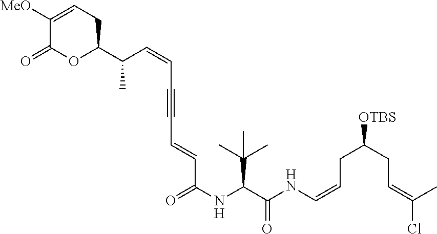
C1([MeO])=CCC(C(C=CC#CC=CC(NC(C(=O)NC=CCC(CC=C(C)Cl)[OTBS])C(C)(C)C)=O)C)OC1=O
